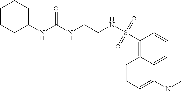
C12=CC=CC(S(NCCNC(NC3CCCCC3)=O)(=O)=O)=C1C=CC=C2N(C)C
